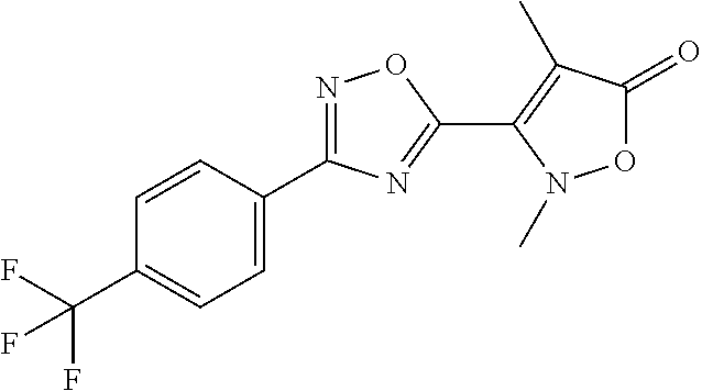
C1=CC(C2=NOC(C3=C(C)C(=O)ON3C)=N2)=CC=C1C(F)(F)F
